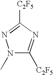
N1(C)C([C2F5])=NC([C2F5])=N1
